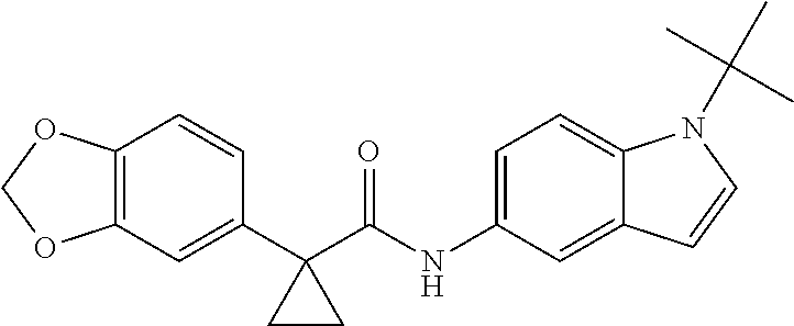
C1(C2(C(NC3=CC=C4C(=C3)C=CN4C(C)(C)C)=O)CC2)=CC2=C(C=C1)OCO2
